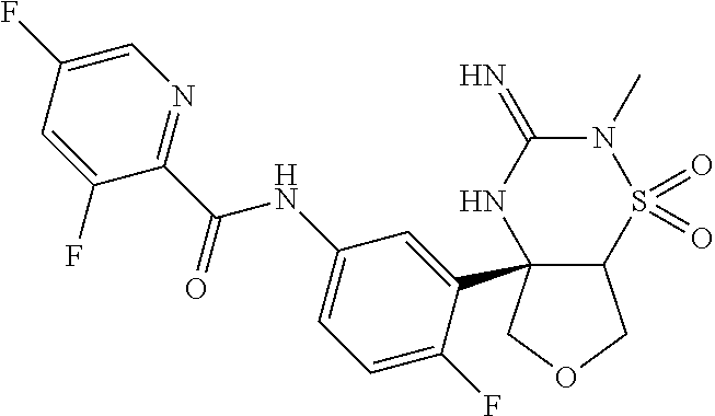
C1(C23C(S(=O)(=O)N(C)C(=N)N2)COC3)=CC(NC(C2=NC=C(F)C=C2F)=O)=CC=C1F
